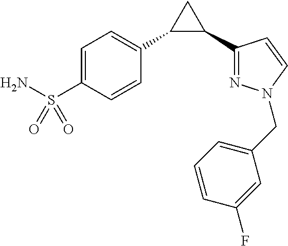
C1=C(S(N)(=O)=O)C=CC(C2C(C3=NN(CC4=CC=CC(F)=C4)C=C3)C2)=C1
